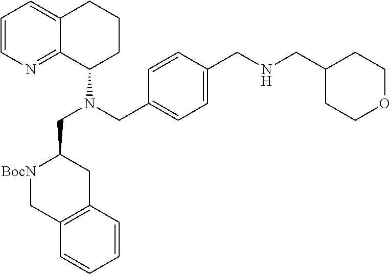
C1=CC(CNCC2CCOCC2)=CC=C1CN(C1C2=NC=CC=C2CCC1)CC1[BocN]CC2=C(C1)C=CC=C2
